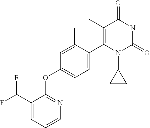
C1=CC=C(C(F)F)C(OC2=CC=C(C3=C(C)C(=O)NC(=O)N3C3CC3)C(C)=C2)=N1
